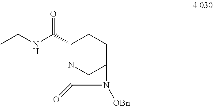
N(C(C1N2CC(CC1)N([OBn])C2=O)=O)CC
